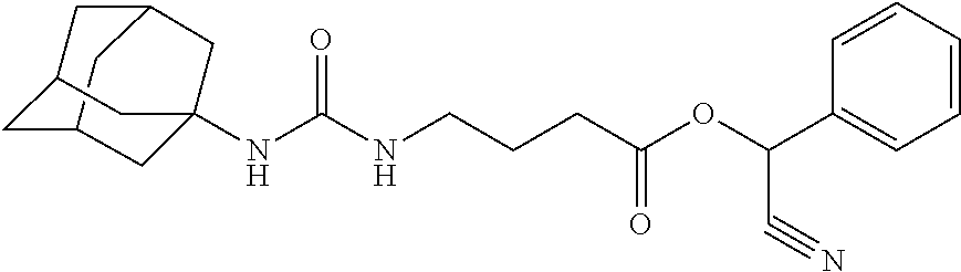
C12CC3CC(C1)CC(NC(NCCCC(OC(C1=CC=CC=C1)C#N)=O)=O)(C3)C2
